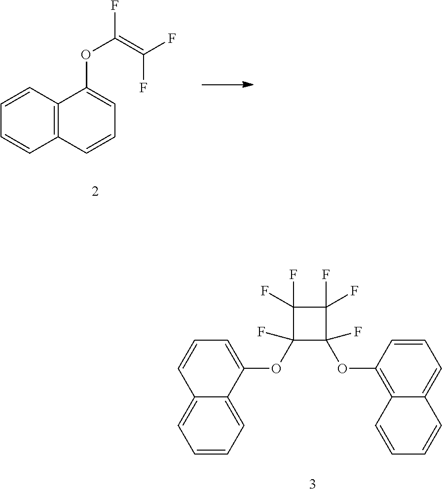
C1=CC=CC2=C1C(OC(F)=C(F)F)=CC=C2.C1=CC=C2C(=C1)C=CC=C2OC1(F)C(OC2=C3C(=CC=C2)C=CC=C3)(F)C(F)(F)C1(F)F
